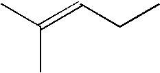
C(C=C(C)C)C
